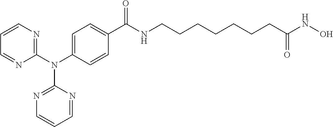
C1(N(C2=CC=C(C(NCCCCCCCC(NO)=O)=O)C=C2)C2=NC=CC=N2)=NC=CC=N1
